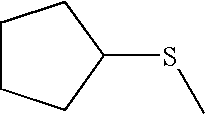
C1CCC(SC)C1
